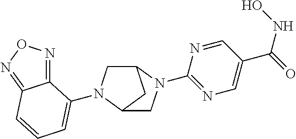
C1(C(NO)=O)=CN=C(N2C3CC(N(C4=CC=CC5=NON=C45)C3)C2)N=C1
